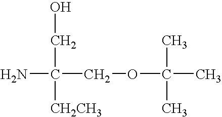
NC(COC(C)(C)C)(CO)[CH2CH3]
